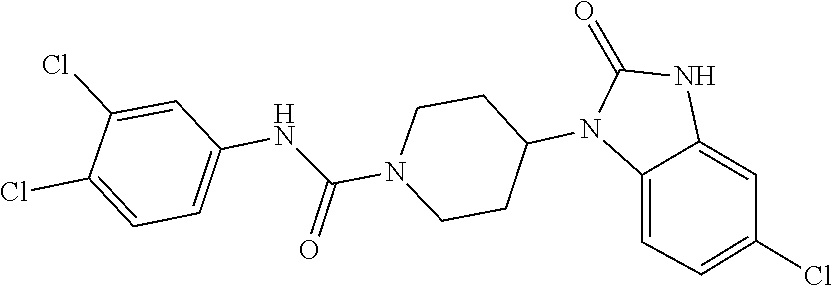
C1CN(C(NC2=CC=C(Cl)C(Cl)=C2)=O)CCC1N1C(=O)NC2=CC(Cl)=CC=C12
